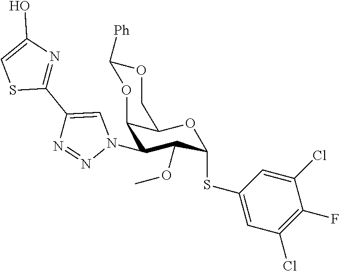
C1OC([Ph])OC2C(N3C=C(C4=NC(O)=CS4)N=N3)C(OC)C(SC3=CC(Cl)=C(F)C(Cl)=C3)OC12
